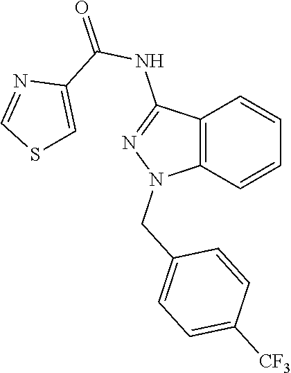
C12=C(C=CC=C1)N(CC1=CC=C([CF3])C=C1)N=C2NC(=O)C1=CSC=N1
